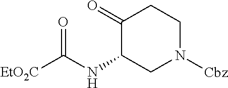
C1(=O)C(NC([EtO2C])=O)CN([Cbz])CC1
